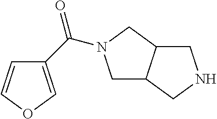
C1C2C(CN1)CN(C(C1=COC=C1)=O)C2
